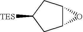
C12C(CC([TES])C1)O2
